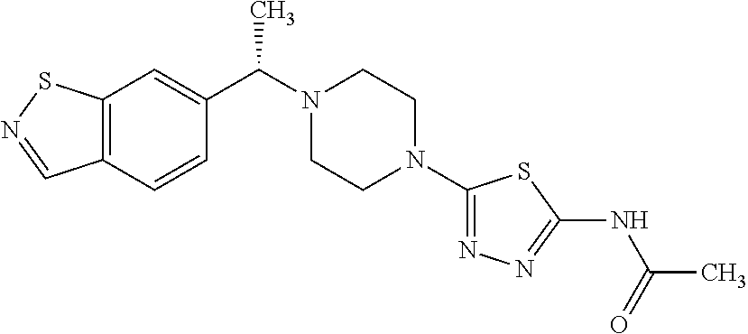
C(N1CCN(C2=NN=C(NC(=O)C)S2)CC1)(C)C1=CC2=C(C=C1)C=NS2
